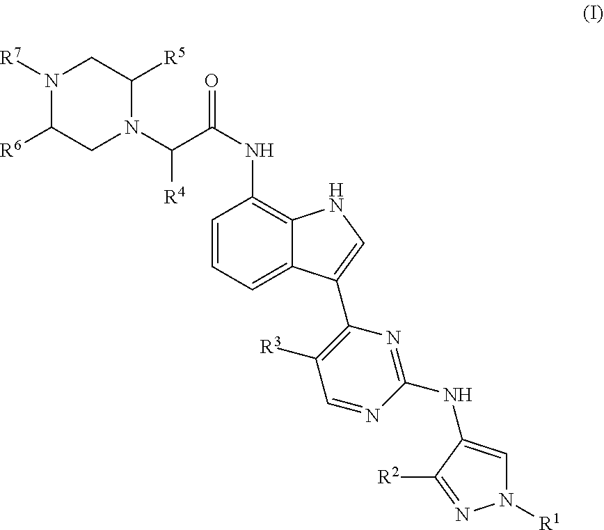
N1([R7])C([R6])CN(C(C(NC2=C3C(=CC=C2)C(C2=C([R3])C=NC(NC4=CN([R1])N=C4[R2])=N2)=CN3)=O)[R4])C([R5])C1
